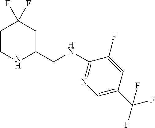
C1CNC(CNC2=NC=C(C(F)(F)F)C=C2F)CC1(F)F
